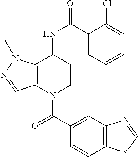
C12=C(N(C(C3=CC4=C(C=C3)SC=N4)=O)CCC1NC(=O)C1=CC=CC=C1Cl)C=NN2C
